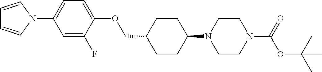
C1CC(N2CCN(C(OC(C)(C)C)=O)CC2)CCC1COC1=CC=C(N2C=CC=C2)C=C1F
